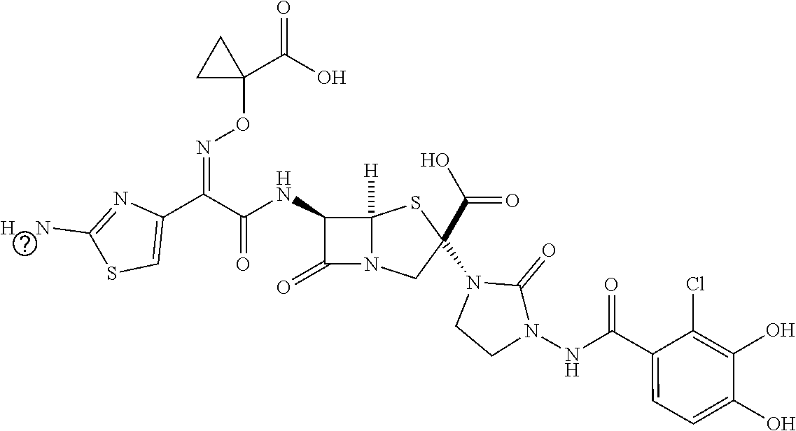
C(=O)(NC1C(=O)N2C1([H])SC(C(O)=O)(N1C(=O)N(NC(C3=CC=C(O)C(O)=C3Cl)=O)CC1)C2)C(C1=CSC([H    N])=N1)=NOC1(C(O)=O)CC1
